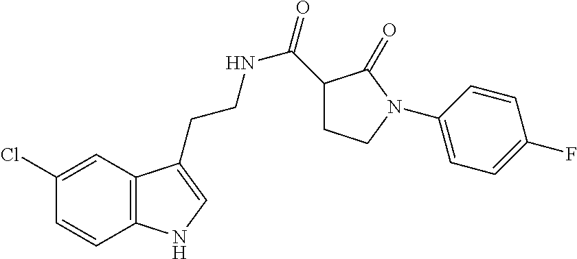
N(CCC1=CNC2=C1C=C(Cl)C=C2)C(=O)C1CCN(C2=CC=C(F)C=C2)C1=O
